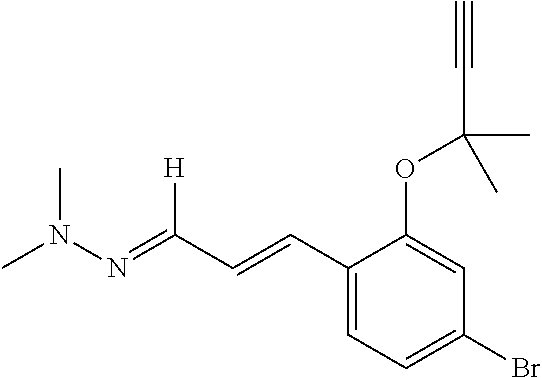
C1(C=CC(=NN(C)C)[H])=CC=C(Br)C=C1OC(C#C)(C)C
